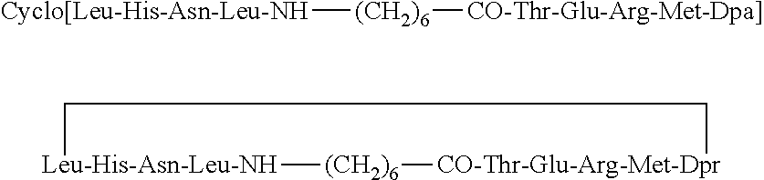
[Cyclo[Leu-His-Asn-Leu-NH][(CH2)6][CO-Thr-Glu-Arg-Met-Dpa]].[Leu-His-Asn-Leu-NH]1[(CH2)6][CO-Thr-Glu-Arg-Met-Dpr]CC1
